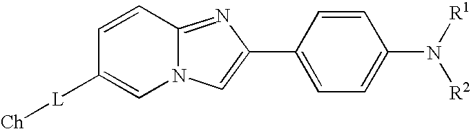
C1=CC2=NC(C3=CC=C(N([R1])[R2])C=C3)=CN2C=C1[L][Ch]
